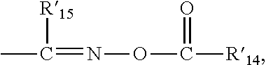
CC(=NOC([R14])=O)[R15]
